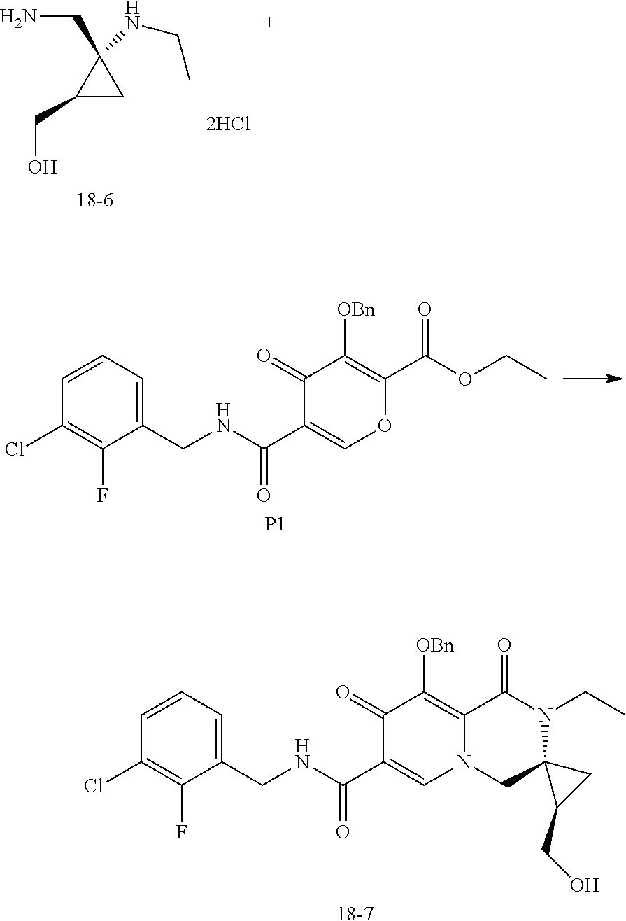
C1(CO)CC1(CN)NCC.C1=CC=C(CNC(C2=COC(C(OCC)=O)=C([OBn])C2=O)=O)C(F)=C1Cl.[P1].C1=CC=C(CNC(C2=CN3C(=C([OBn])C2=O)C(=O)N(CC)C2(C3)C(CO)C2)=O)C(F)=C1Cl.[18-7]
